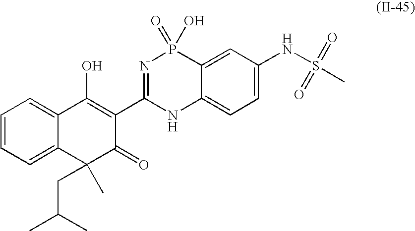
C1=CC=C2C(=C1)C(O)=C(C1=NP(=O)(O)C3=CC(NS(C)(=O)=O)=CC=C3N1)C(=O)C2(CC(C)C)C
